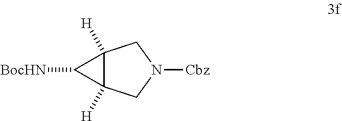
C12([H])C([H])(CN([Cbz])C1)C2[BocHN]
